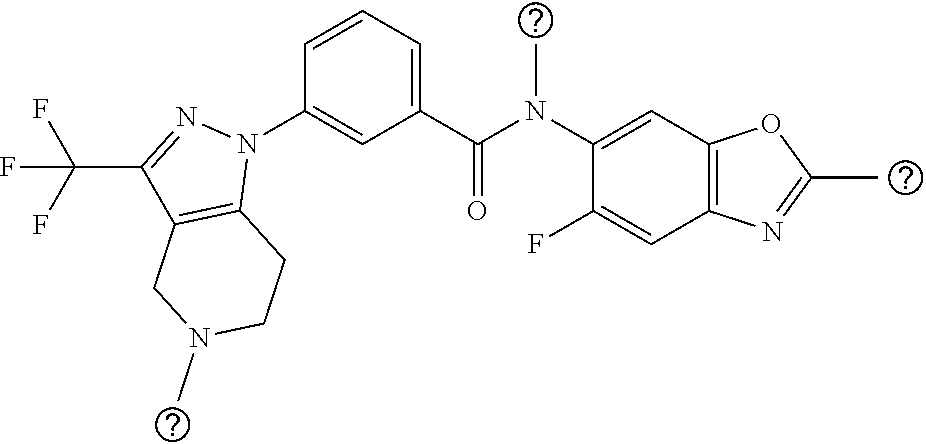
C1(N(C(C2=CC=CC(N3C4=C(C(C(F)(F)F)=N3)CN(C)CC4)=C2)=O)C)=CC2=C(C=C1F)N=C(C)O2
